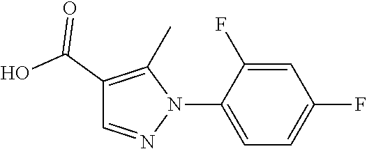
C1(C(O)=O)=C(C)N(C2=CC=C(F)C=C2F)N=C1
